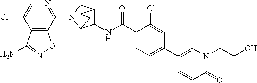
C1(N2C3C(NC(C4=CC=C(C5=CN(CCO)C(=O)C=C5)C=C4Cl)=O)C(C2)CC3)=NC=C(Cl)C2=C1ON=C2N
